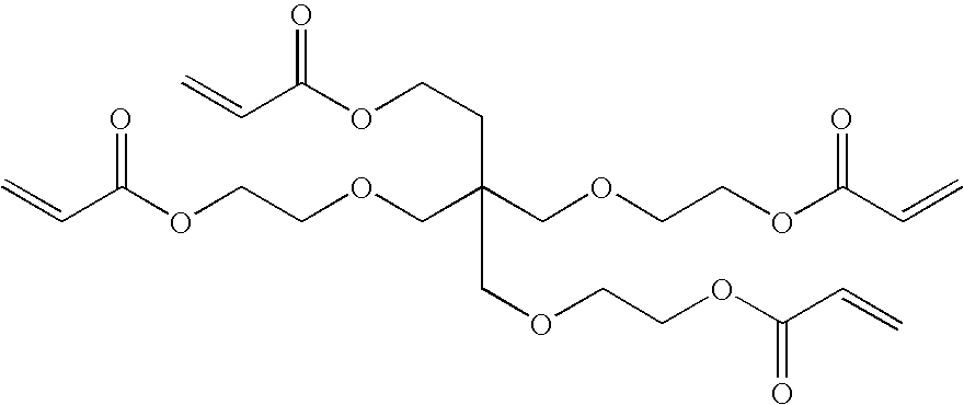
C=CC(OCCOCC(COCCOC(C=C)=O)(CCOC(C=C)=O)COCCOC(C=C)=O)=O
